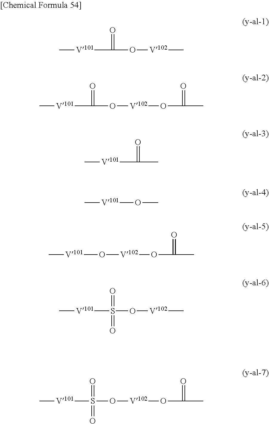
C[V101]C(=O)O[V102]C.C[V101]C(=O)O[V102]OC(=O)C.C[V101]C(=O)C.C[V101]OC.C[V101]O[V102]OC(=O)C.C[V101]S(=O)(O[V102]C)=O.C[V101]S(=O)(O[V102]OC(=O)C)=O
